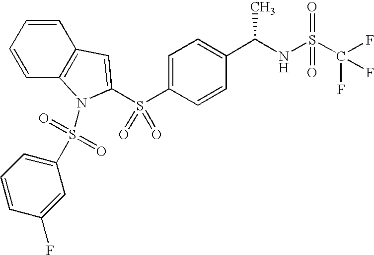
C1=CC2=C(C=C1)C=C(S(C1=CC=C(C(NS(C(F)(F)F)(=O)=O)C)C=C1)(=O)=O)N2S(C1=CC=CC(F)=C1)(=O)=O
